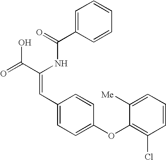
C(=O)(NC(C(=O)O)=CC1=CC=C(OC2=C(Cl)C=CC=C2[Me])C=C1)C1=CC=CC=C1
